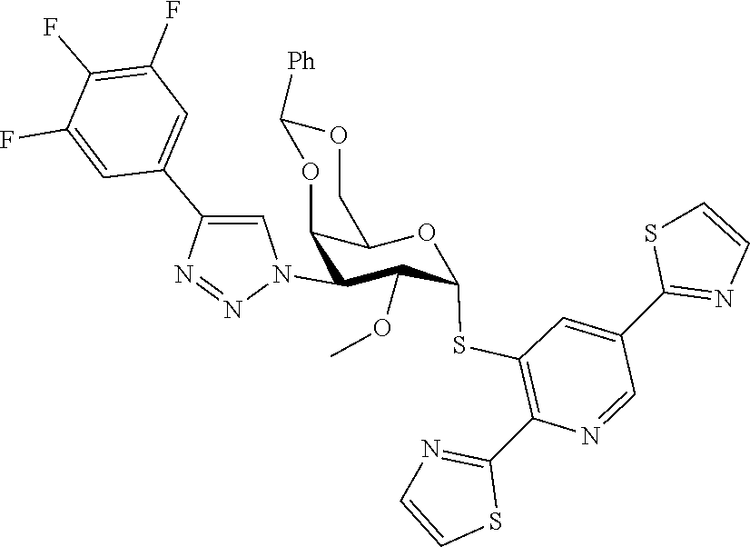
C1(F)=CC(C2=CN(C3C(OC)C(SC4=C(C5=NC=CS5)N=CC(C5=NC=CS5)=C4)OC4C3OC([Ph])OC4)N=N2)=CC(F)=C1F
